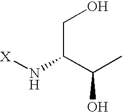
[X]NC(C(C)O)CO
